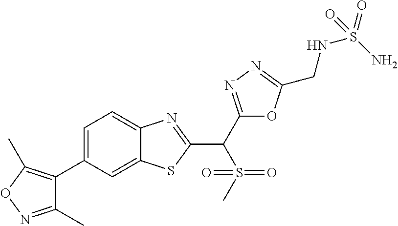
C12=CC(C3=C(C)ON=C3C)=CC=C1N=C(C(S(=O)(=O)C)C1=NN=C(CNS(=O)(N)=O)O1)S2
